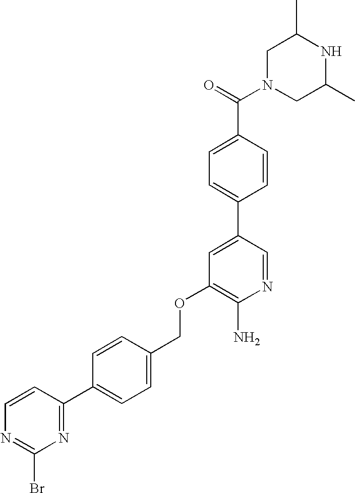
C1N(C(=O)C2=CC=C(C3=CC(OCC4=CC=C(C5=NC(Br)=NC=C5)C=C4)=C(N)N=C3)C=C2)CC(C)NC1C
